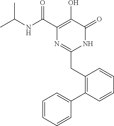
C1(C(NC(C)C)=O)=C(O)C(=O)NC(CC2=C(C3=CC=CC=C3)C=CC=C2)=N1
